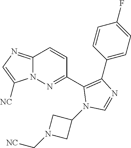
C1(C2=NN3C(=NC=C3[NC])C=C2)=C(C2=CC=C(F)C=C2)N=CN1C1CN(C[NC])C1
